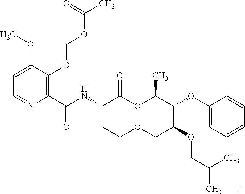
C1(C(NC2CCOCC(OCC(C)C)C(OC3=CC=CC=C3)C(C)OC2=O)=O)=C(OCOC(C)=O)C(OC)=CC=N1
